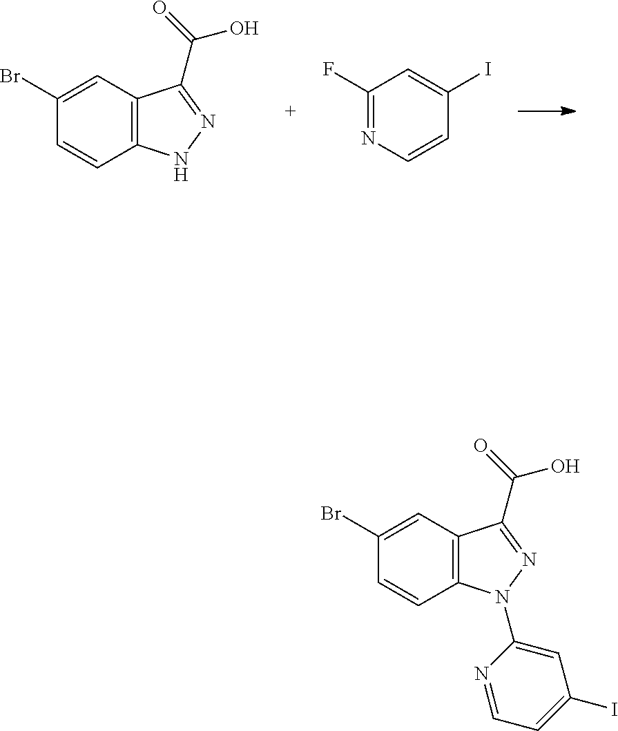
C12=C(C(C(=O)O)=NN1)C=C(Br)C=C2.C1(I)=CC(F)=NC=C1.C12=C(C=C(Br)C=C1)C(C(O)=O)=NN2C1=CC(I)=CC=N1
